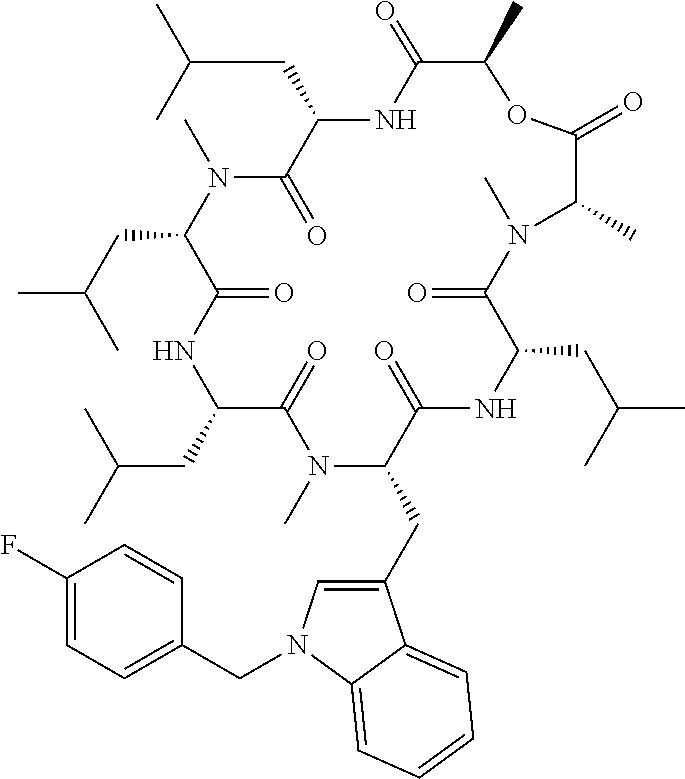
CC1C(=O)NC(CC(C)C)C(=O)N(C)C(CC(C)C)C(=O)NC(CC(C)C)C(=O)N(C)C(CC2=CN(CC3=CC=C(F)C=C3)C3=CC=CC=C23)C(=O)NC(CC(C)C)C(=O)N(C)C(C)C(=O)O1
